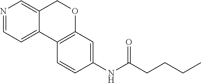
C12=CC=NC=C1COC1=C2C=CC(NC(CCCC)=O)=C1
